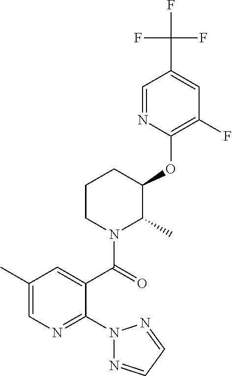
C1(C(N2C(C)C(OC3=C(F)C=C(C(F)(F)F)C=N3)CCC2)=O)=CC(C)=CN=C1N1N=CC=N1
